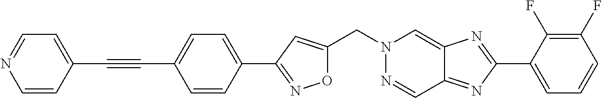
O1C(CN2N=CC3=NC(C4=CC=CC(F)=C4F)=NC3=C2)=CC(C2=CC=C(C#CC3=CC=NC=C3)C=C2)=N1
